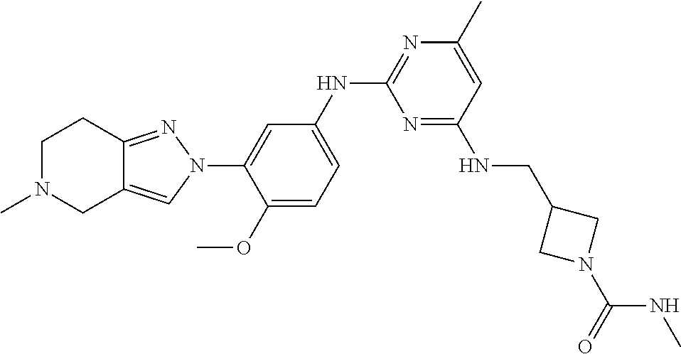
C1=C(NC2=NC(C)=CC(NCC3CN(C(NC)=O)C3)=N2)C=C(N2C=C3C(=N2)CCN(C)C3)C(OC)=C1
